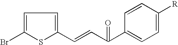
C1=C(Br)SC(C=CC(=O)C2=CC=C([R])C=C2)=C1
